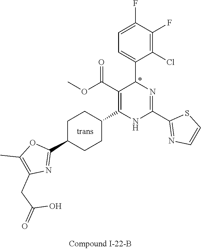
C1(F)=C(Cl)C(C2N=C(C3=NC=CS3)NC(C3CCC(C4=NC(CC(=O)O)=C(C)O4)CC3)=C2C(OC)=O)=CC=C1F
